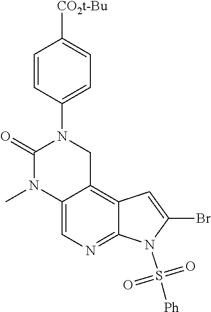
C12=CN=C3C(=C1CN(C1=CC=C([CO2t-Bu])C=C1)C(=O)N2C)C=C(Br)N3S([Ph])(=O)=O
